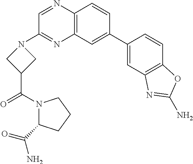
C1(C2=CC3=C(C=C2)N=CC(N2CC(C(=O)N4C(C(=O)N)CCC4)C2)=N3)=CC2=C(C=C1)OC(N)=N2
